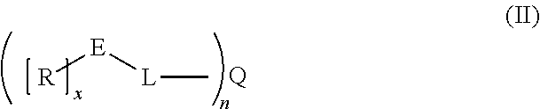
[R][E][L]C.[Q]
